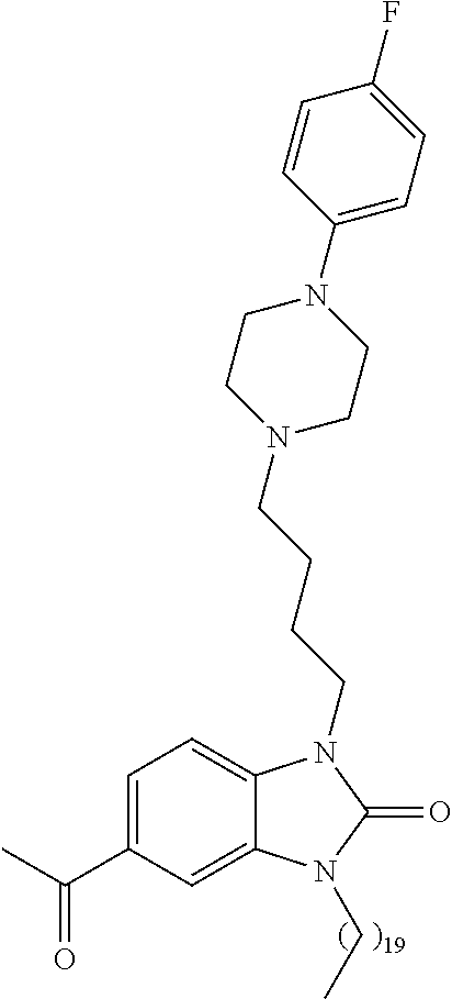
C1=C(C(C)=O)C=C2C(=C1)N(CCCCN1CCN(C3=CC=C(F)C=C3)CC1)C(=O)N2CC
